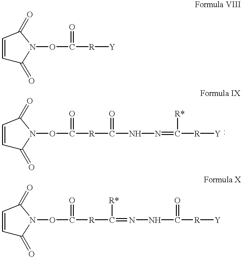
C1=CC(=O)N(OC(=O)[R][Y])C1=O.C1=CC(=O)N(OC(=O)[R]C(=O)NN=C([R*])[R][Y])C1=O.C1=CC(=O)N(OC(=O)[R]C([R*])=NNC(=O)[R][Y])C1=O
